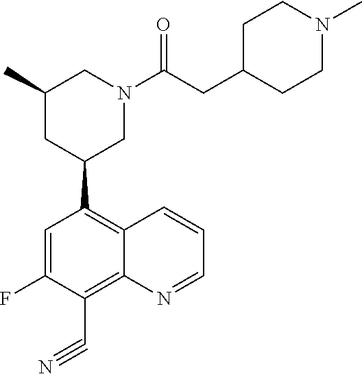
C1=C(F)C(C#N)=C2C(=C1C1CN(C(CC3CCN(C)CC3)=O)CC(C)C1)C=CC=N2
